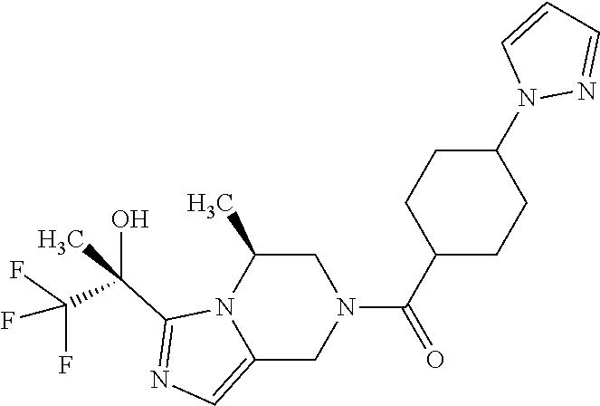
C1CC(C(=O)N2CC(C)N3C(=CN=C3C(C)(C(F)(F)F)O)C2)CCC1N1N=CC=C1
